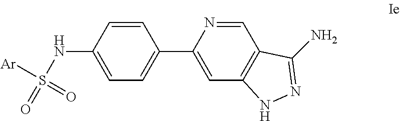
[Ar]S(=O)(NC1=CC=C(C2=CC3=C(C=N2)C(N)=NN3)C=C1)=O
